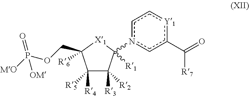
[MO]P(=O)(OCC1([R6])C([R4])([R5])C([R3])([R2])C(n2cc[Y1]c(C(=O)[R7])c2)([R1])[X1]1)[OM]
